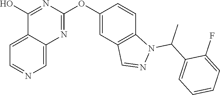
C12=CC=NC=C1N=C(OC1=CC3=C(C=C1)N(C(C1=CC=CC=C1F)C)N=C3)N=C2O
